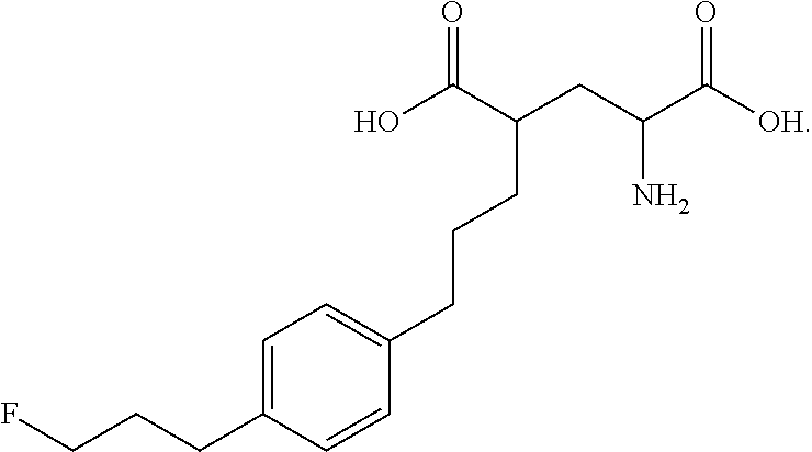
OC(C(CC(C([OH])=O)N)CCCC1=CC=C(CCCF)C=C1)=O
